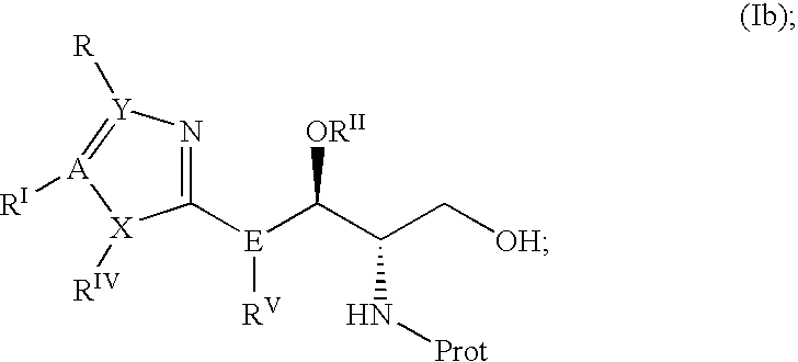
N1=C([E]([RV])C([ORII])C(C[OH])N[Prot])[X]([RIV])[A]([RI])=[Y]1[R]
